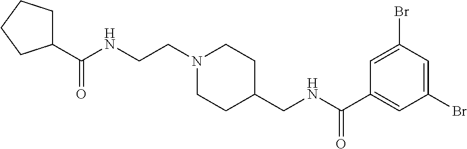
C1(C(NCCN2CCC(CNC(C3=CC(Br)=CC(Br)=C3)=O)CC2)=O)CCCC1
